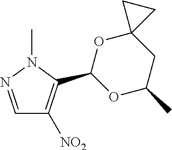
C1=NN(C)C(C2OC(C)CC3(O2)CC3)=C1[NO2]
